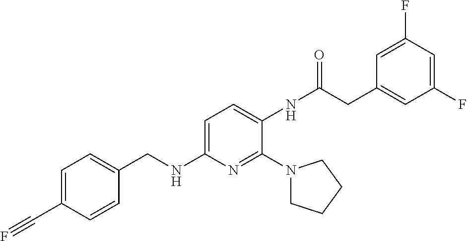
C1=C(C#F)C=CC(CNC2=CC=C(NC(CC3=CC(F)=CC(F)=C3)=O)C(N3CCCC3)=N2)=C1
